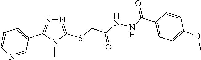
N1=C(SCC(NNC(C2=CC=C(OC)C=C2)=O)=O)N(C)C(C2=CC=CN=C2)=N1
